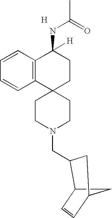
C12(CCN(CC3C4C=CC(C4)C3)CC1)CCC(NC(C)=O)([H])C1=C2C=CC=C1.[H]
